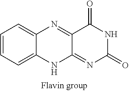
C1=CC=C2C(=C1)N=C1C(=NC(=O)NC1=O)N2
